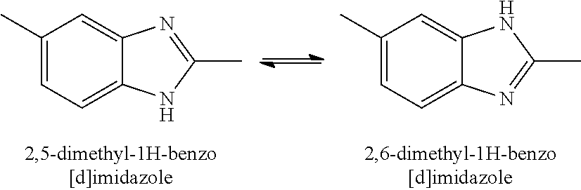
C1(C)=CC=C2C(=C1)NC(C)=N2.C1(C)=CC=C2C(=C1)N=C(C)N2
